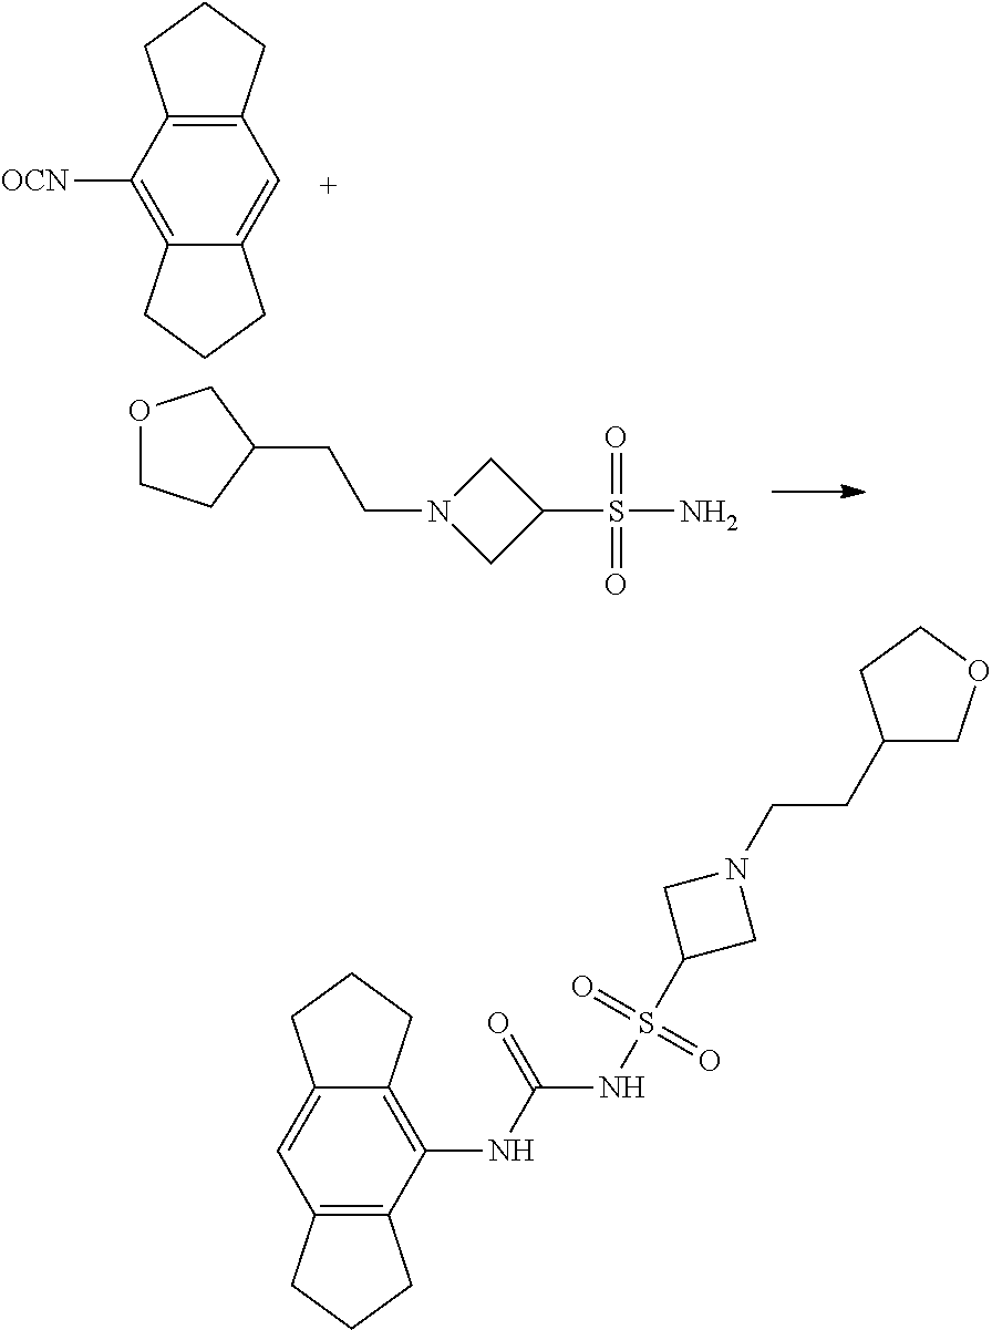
C1=C2C(=C([OCN])C3=C1CCC3)CCC2.C(CN1CC(S(N)(=O)=O)C1)C1COCC1.C1(NC(NS(C2CN(CCC3COCC3)C2)(=O)=O)=O)=C2C(=CC3=C1CCC3)CCC2
